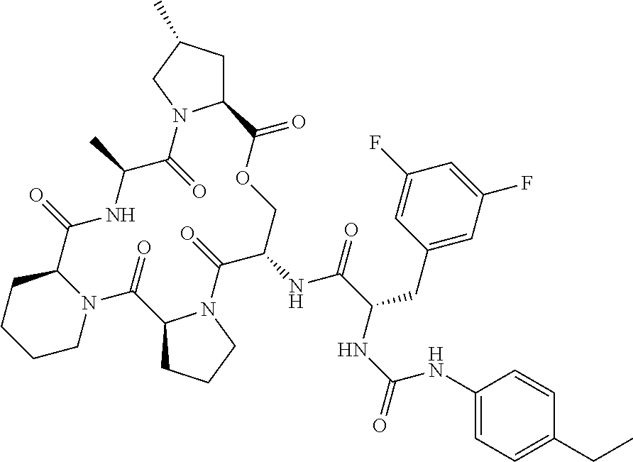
C1CCCN2C1C(=O)NC(C)C(=O)N1C(CC(C)C1)C(=O)OCC(NC(C(CC1=CC(F)=CC(F)=C1)NC(=O)NC1=CC=C(CC)C=C1)=O)C(=O)N1C(C2=O)CCC1
